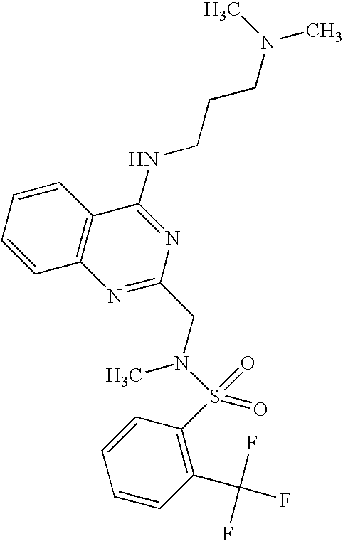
C1=CC=CC2=C1N=C(CN(S(=O)(=O)C1=C(C(F)(F)F)C=CC=C1)C)N=C2NCCCN(C)C
